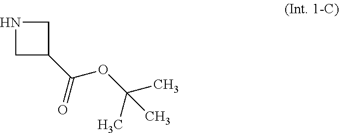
C1C(C(=O)OC(C)(C)C)CN1
